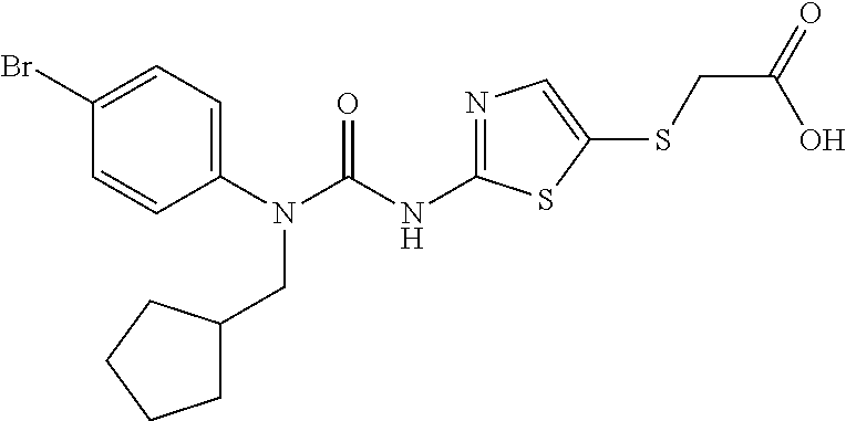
C1(N(CC2CCCC2)C(=O)NC2=NC=C(SCC(O)=O)S2)=CC=C(Br)C=C1
